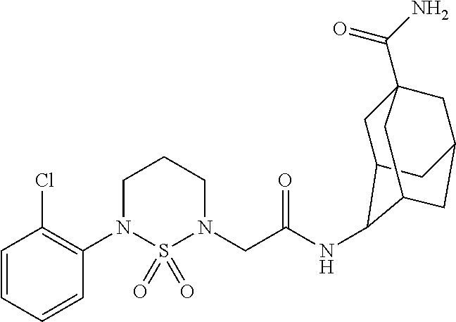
C1=CC=CC(N2S(=O)(=O)N(CC(NC3C4CC5(C(N)=O)CC(CC3C5)C4)=O)CCC2)=C1Cl
